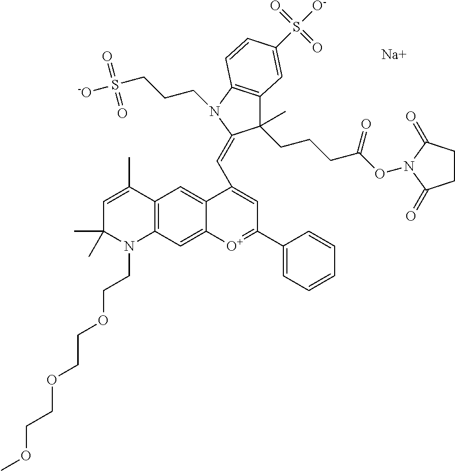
[Na].C1=C(C)C2=C(N(CCOCCOCCOC)C1(C)C)C=C1C(=C2)C(C=C2C(C)(CCCC(ON3C(=O)CCC3=O)=O)C3=C(C=CC(S([O-])(=O)=O)=C3)N2CCCS([-O])(=O)=O)=CC(C2=CC=CC=C2)=[O+]1
